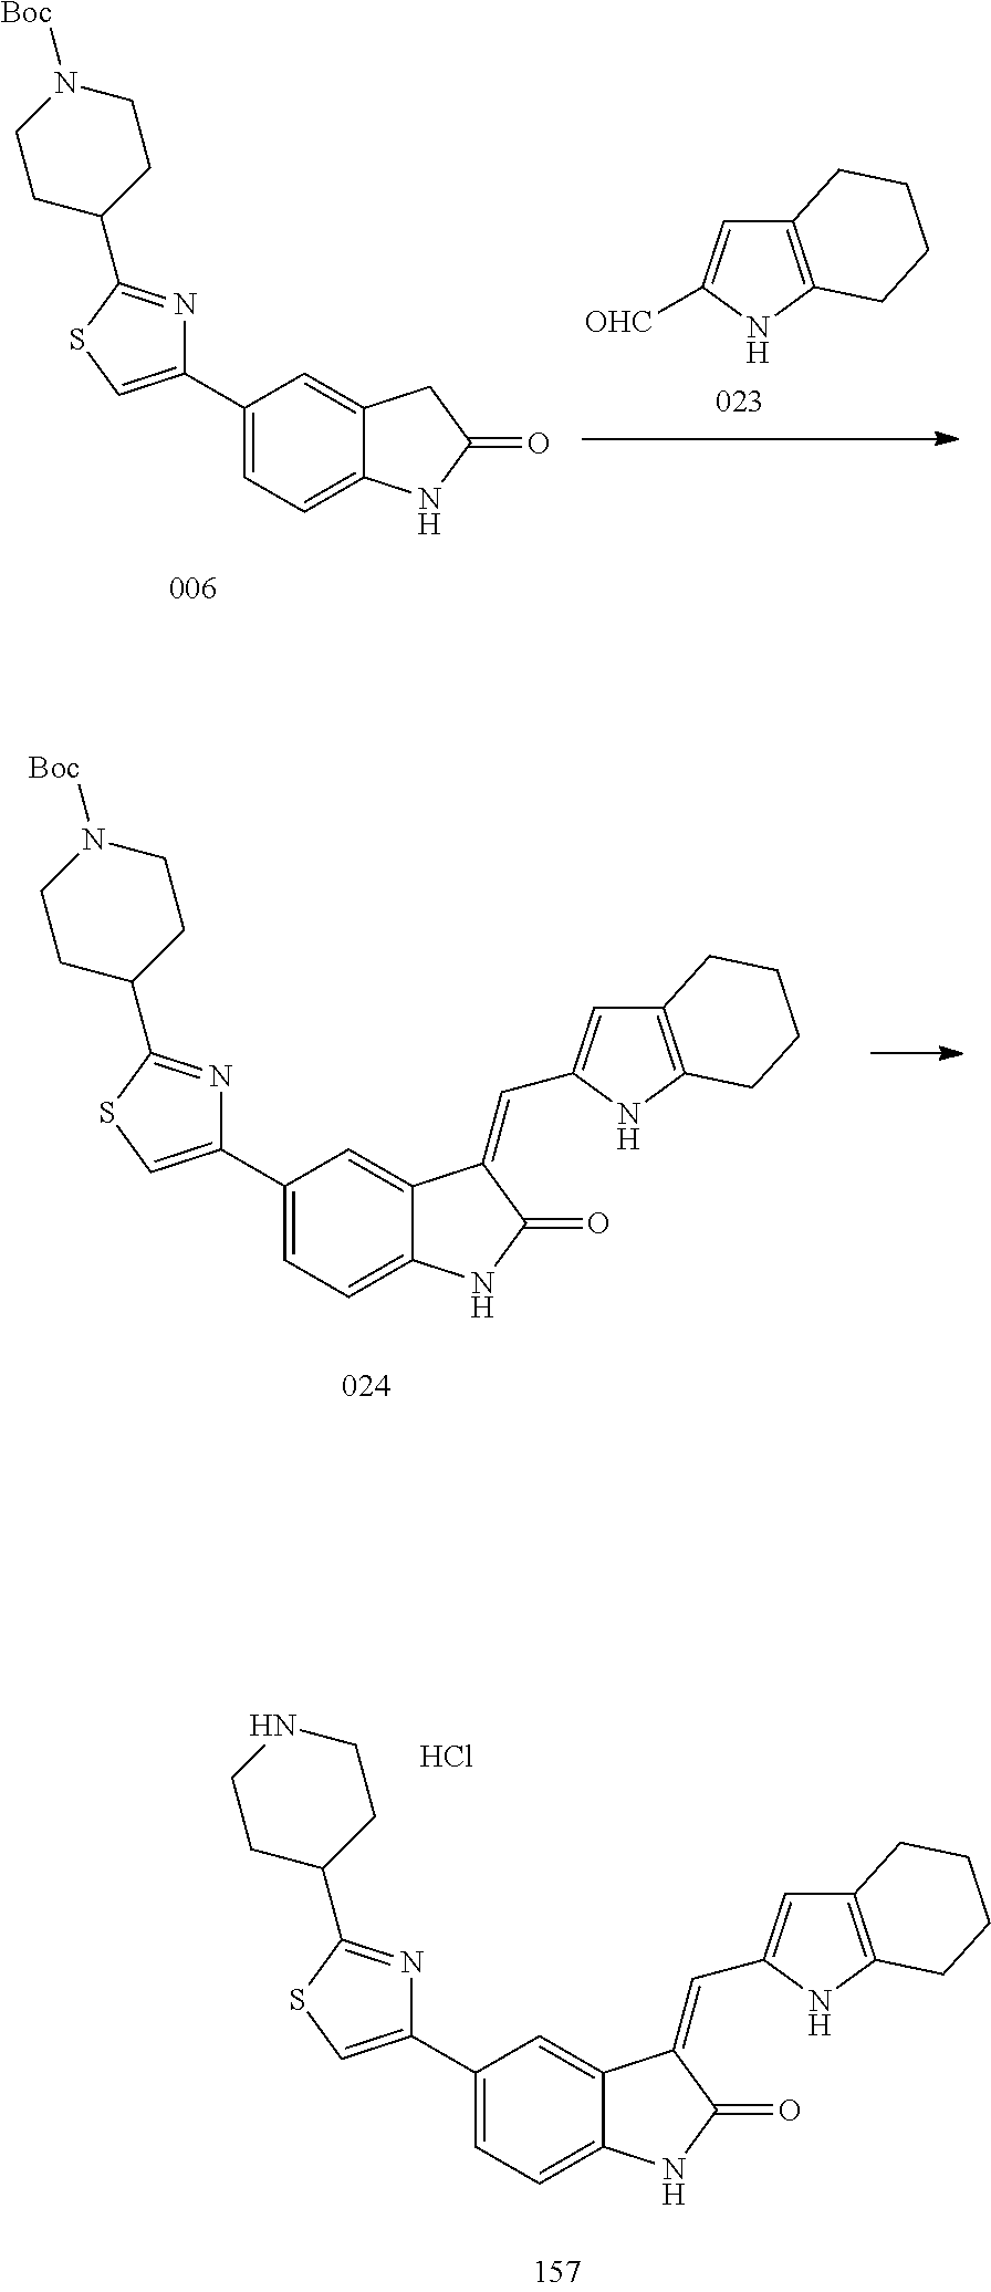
C12=C(NC([OHC])=C1)CCCC2.C1(C2=CC=C3C(=C2)CC(=O)N3)=CSC(C2CCN([Boc])CC2)=N1.C1(C2=CC=C3C(=C2)C(=CC2=CC4=C(N2)CCCC4)C(=O)N3)=CSC(C2CCN([Boc])CC2)=N1.C1(C2=CC=C3C(=C2)C(=CC2=CC4=C(N2)CCCC4)C(=O)N3)=CSC(C2CCNCC2)=N1.Cl
